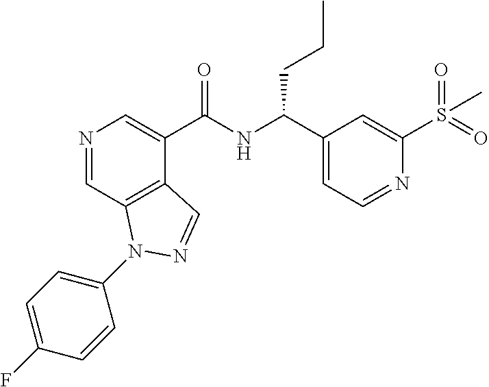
N1=CC2=C(C(C(NC(C3=CC=NC(S(=O)(=O)C)=C3)CCC)=O)=C1)C=NN2C1=CC=C(F)C=C1
